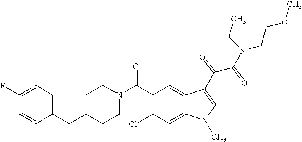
C1(F)=CC=C(CC2CCN(C(C3=C(Cl)C=C4C(=C3)C(C(C(N(CCOC)CC)=O)=O)=CN4C)=O)CC2)C=C1
